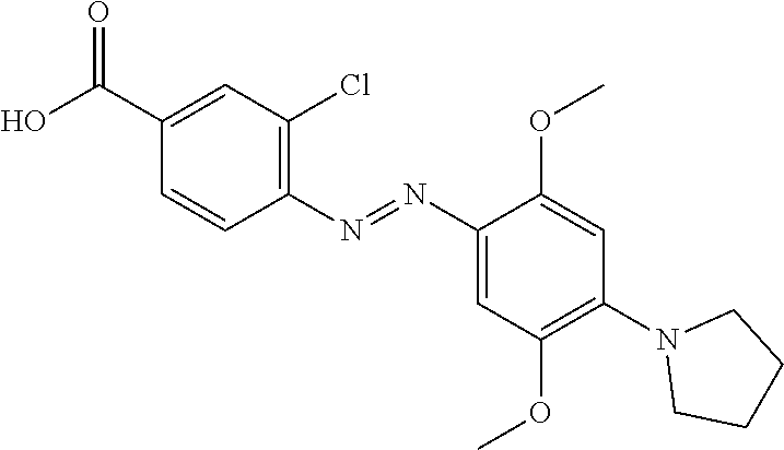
C1(N=NC2=CC(OC)=C(N3CCCC3)C=C2OC)=C(Cl)C=C(C(O)=O)C=C1
